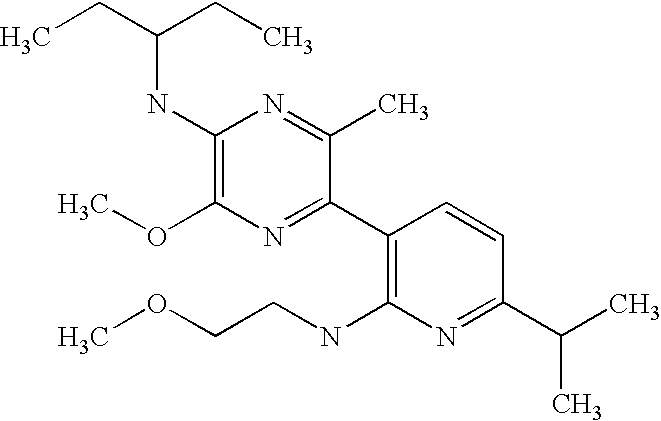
CCC(CC)NC1=C(OC)N=C(C2=C(NCCOC)N=C(C(C)C)C=C2)C(C)=N1
